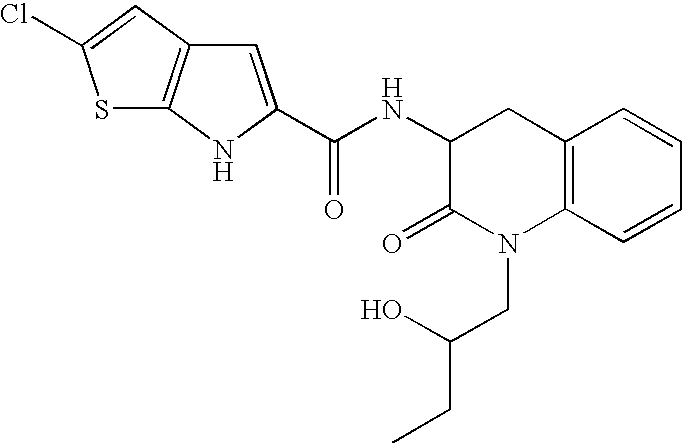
C12=C(C=CC=C1)N(CC(CC)O)C(=O)C(NC(=O)C1=CC3=C(N1)SC(Cl)=C3)C2
